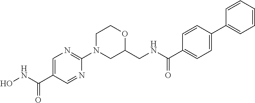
ONC(C1=CN=C(N2CCOC(CNC(C3=CC=C(C4=CC=CC=C4)C=C3)=O)C2)N=C1)=O
